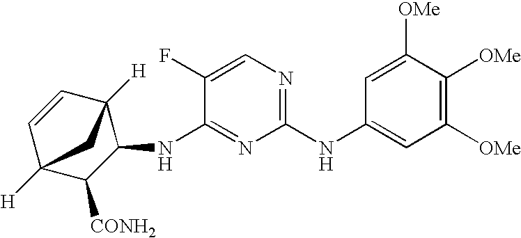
C1(NC2=CC([OMe])=C([OMe])C([OMe])=C2)=NC=C(F)C(NC2C3([H])C=CC([H])(C2[CONH2])C3)=N1
